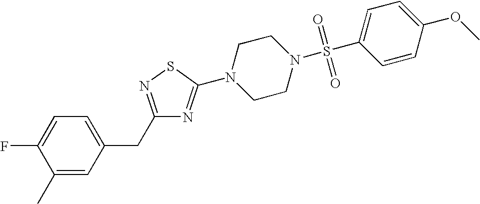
C1(C)=CC(CC2=NSC(N3CCN(S(C4=CC=C(OC)C=C4)(=O)=O)CC3)=N2)=CC=C1F
